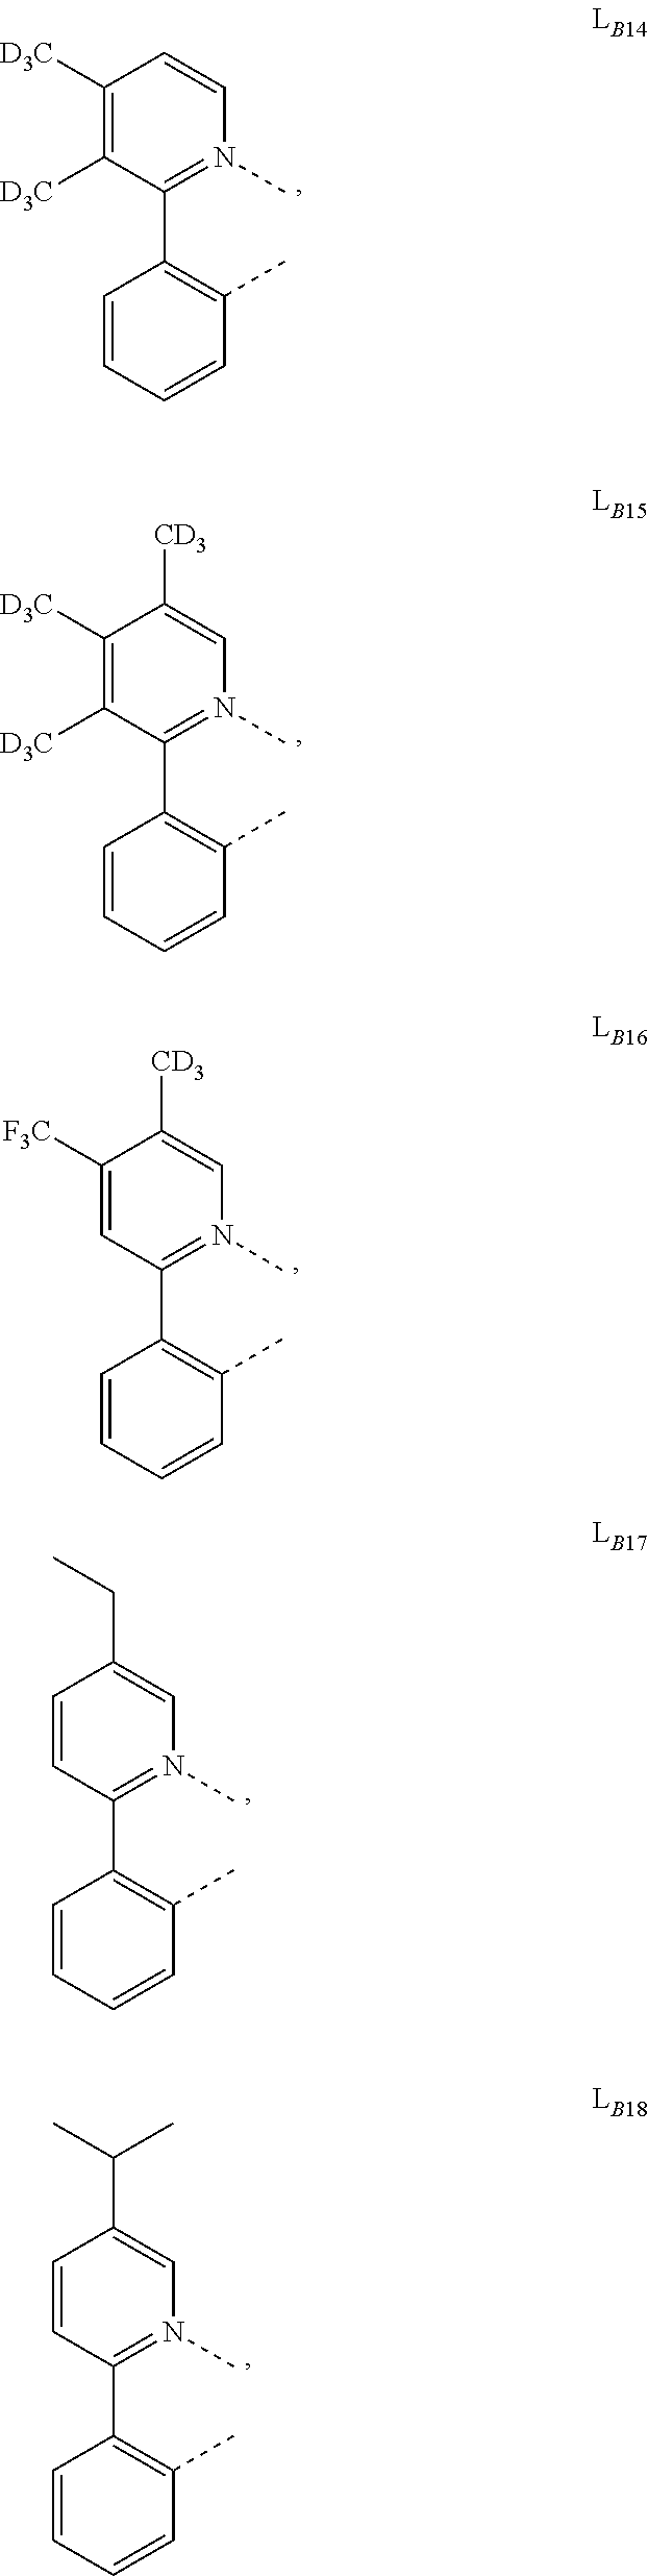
C1([D3C])=C([D3C])C(C2=C(C)C=CC=C2)=N(C)C=C1.C1([D3C])=C([D3C])C(C2=C(C)C=CC=C2)=N(C)C=C1[CD3].C1([F3C])=CC(C2=C(C)C=CC=C2)=N(C)C=C1[CD3].C1=CC(C2=C(C)C=CC=C2)=N(C)C=C1CC.C1=CC(C2=C(C)C=CC=C2)=N(C)C=C1C(C)C
